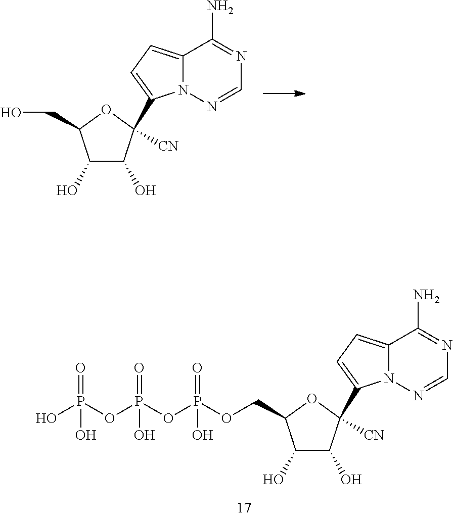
C1(O)C(O)C([CN])(C2=CC=C3N2N=CN=C3N)OC1CO.C1(O)C(O)C([CN])(C2=CC=C3N2N=CN=C3N)OC1COP(OP(OP(O)(=O)O)(=O)O)(=O)O
